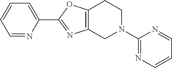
C1=CC=C(C2=NC3=C(O2)CCN(C2=NC=CC=N2)C3)N=C1
